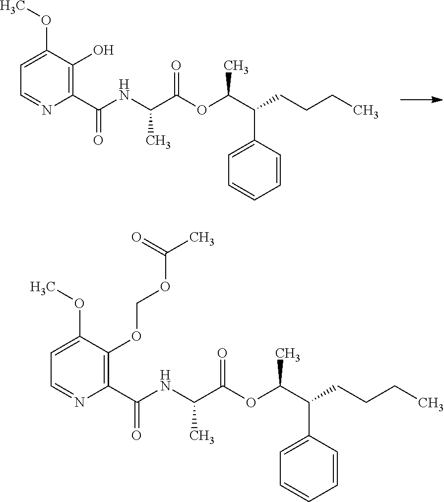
C(CCC)C(C(OC(C(NC(C1=C(OCOC(C)=O)C(OC)=CC=N1)=O)C)=O)C)C1=CC=CC=C1.C(CCC)C(C(OC(C(NC(C1=C(O)C(OC)=CC=N1)=O)C)=O)C)C1=CC=CC=C1
